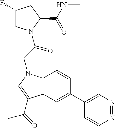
C1(F)CN(C(CN2C3=C(C=C(C4=CN=NC=C4)C=C3)C(C(C)=O)=C2)=O)C(C(NC)=O)C1
